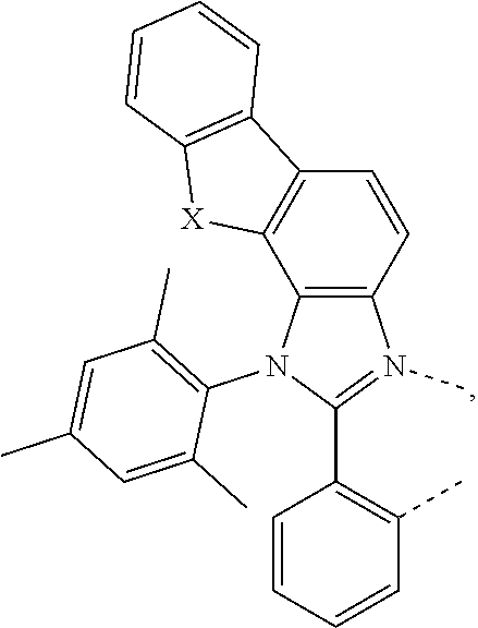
C12=C(N(C3=C(C)C=C(C)C=C3C)C(C3=C(C)C=CC=C3)=N1C)C1=C(C=C2)C2=C([X]1)C=CC=C2
